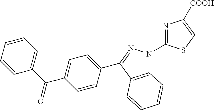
C12=C(C(C3=CC=C(C(C4=CC=CC=C4)=O)C=C3)=NN1C1=NC([COOH])=CS1)C=CC=C2
